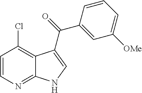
C1=CN=C2C(=C1Cl)C(C(C1=CC([OMe])=CC=C1)=O)=CN2
